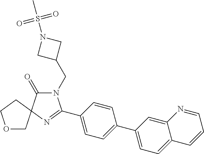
N1(CC2CN(S(C)(=O)=O)C2)C(=O)C2(N=C1C1=CC=C(C3=CC=C4C(=C3)N=CC=C4)C=C1)CCOC2
